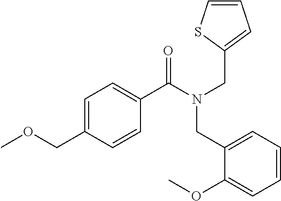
C1=C(COC)C=CC(C(N(CC2=CC=CS2)CC2=CC=CC=C2OC)=O)=C1
